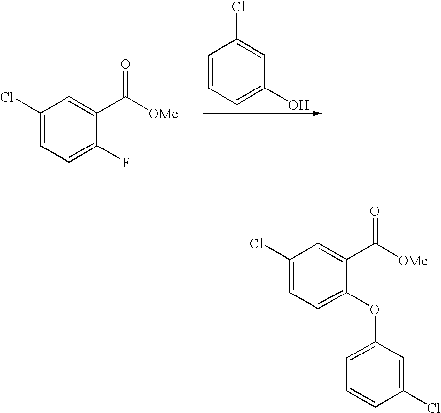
C1=CC=C(O)C=C1Cl.C1(Cl)=CC=C(F)C(C([OMe])=O)=C1.C1(Cl)=CC=C(OC2=CC=CC(Cl)=C2)C(C([OMe])=O)=C1
